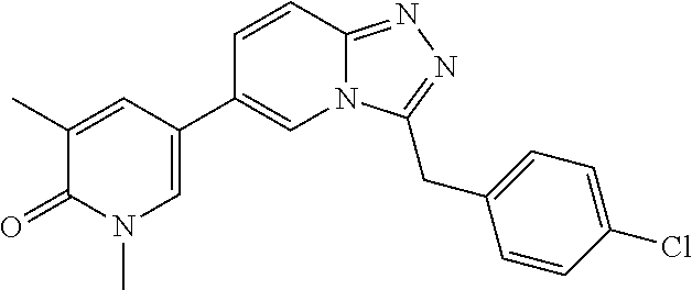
C1(C)=CC(C2=CN3C(=NN=C3CC3=CC=C(Cl)C=C3)C=C2)=CN(C)C1=O
